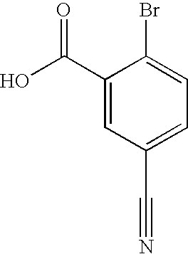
C1(C(O)=O)=CC(C#N)=CC=C1Br
